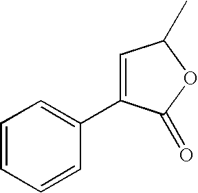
C1=CC=CC(C2=CC(C)OC2=O)=C1
